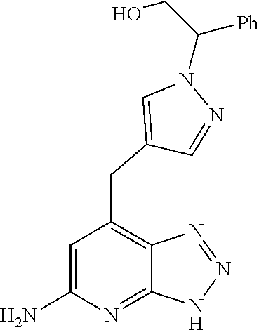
OCC([Ph])N1C=C(CC2=C3C(=NC(N)=C2)NN=N3)C=N1
